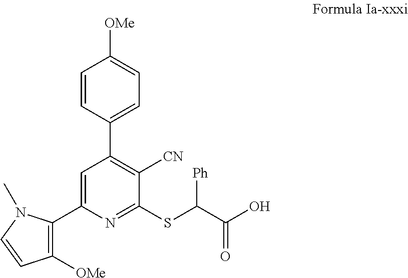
C1=C(C2=C([OMe])C=CN2C)N=C(SC(C(O)=O)[Ph])C([CN])=C1C1=CC=C([OMe])C=C1
